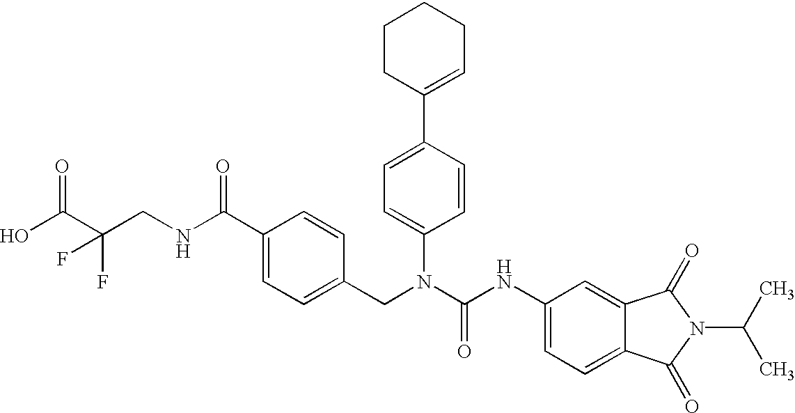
OC(C(CNC(C1=CC=C(CN(C(NC2=CC=C3C(=C2)C(=O)N(C(C)C)C3=O)=O)C2=CC=C(C3=CCCCC3)C=C2)C=C1)=O)(F)F)=O
